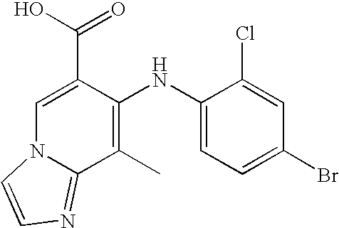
C1(C)=C(NC2=CC=C(Br)C=C2Cl)C(C(O)=O)=CN2C1=NC=C2
